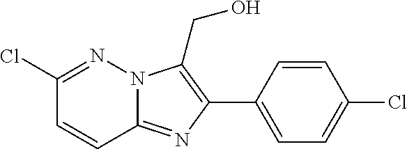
C1(Cl)=NN2C(=NC(C3=CC=C(Cl)C=C3)=C2CO)C=C1
